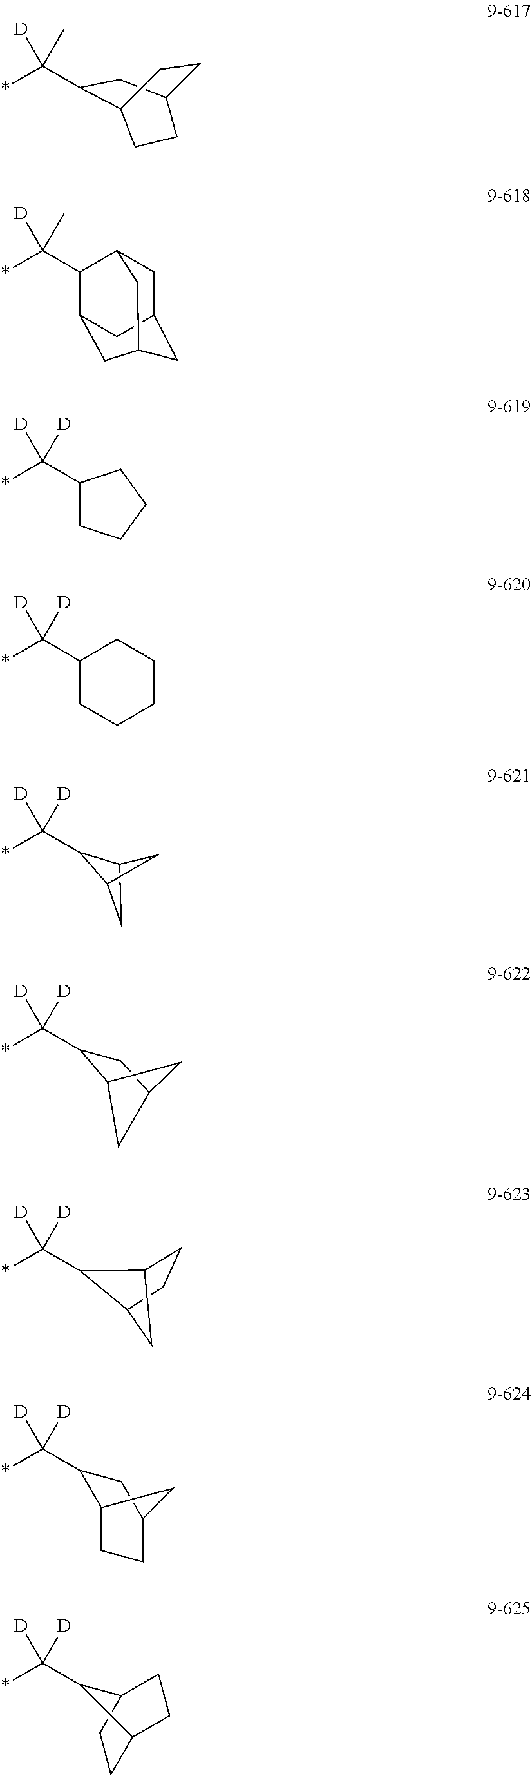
*C([D])(C1CC2CCC1CC2)C.*C([D])(C1C2CC3CC(CC1C3)C2)C.*C([D])(C1CCCC1)[D].*C(C1CCCCC1)([D])[D].*C(C1C2CC1C2)([D])[D].*C(C1C2CC(C1)C2)([D])[D].*C(C1C2CCC1C2)([D])[D].*C(C1C2CCC(C1)C2)([D])[D].*C(C1C2CCC1CC2)([D])[D]
